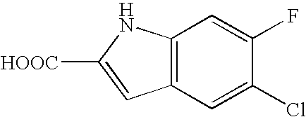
C12=C(NC([HOOC])=C1)C=C(F)C(Cl)=C2
